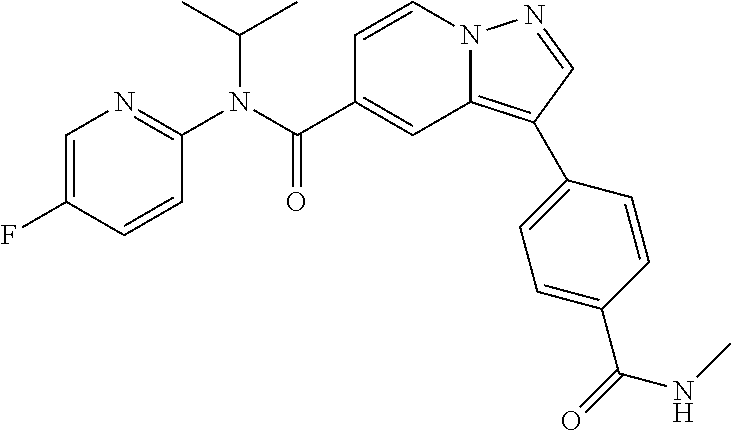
C1=CN2C(=C(C3=CC=C(C(=O)NC)C=C3)C=N2)C=C1C(N(C1=NC=C(F)C=C1)C(C)C)=O
